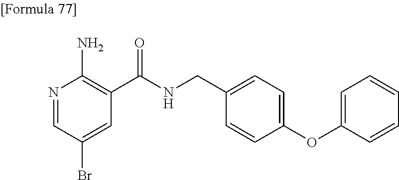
N1=CC(Br)=CC(C(NCC2=CC=C(OC3=CC=CC=C3)C=C2)=O)=C1N
